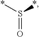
S(=O)(*)*
